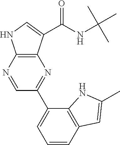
N1=CC(C2=CC=CC3=C2NC(C)=C3)=NC2=C1NC=C2C(NC(C)(C)C)=O
